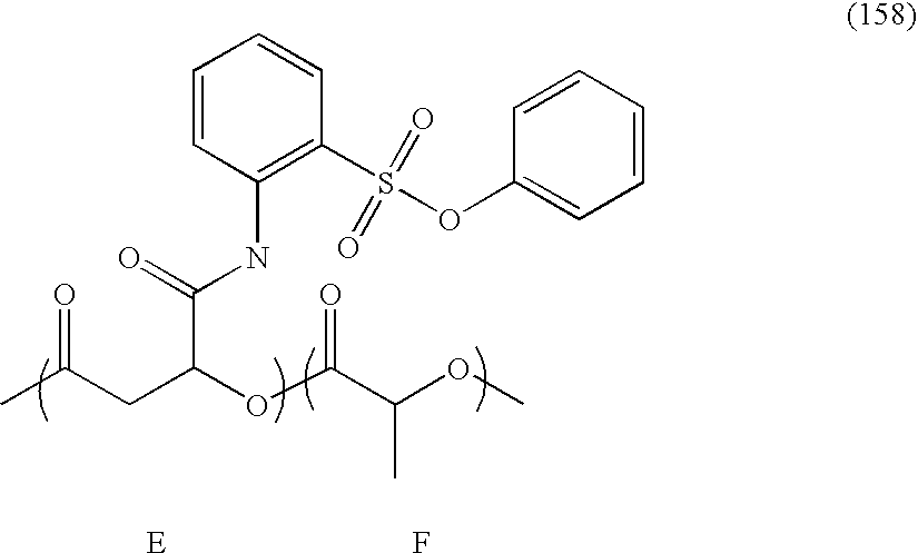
[E].F.CC(CC(OC(C(OC)C)=O)C(=O)NC1=C(S(OC2=CC=CC=C2)(=O)=O)C=CC=C1)=O
